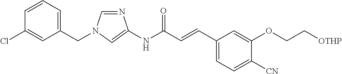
C1=NC(NC(C=CC2=CC=C([CN])C(OCC[OTHP])=C2)=O)=CN1CC1=CC=CC(Cl)=C1
